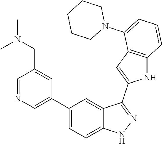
C1(C2=CN=CC(CN(C)C)=C2)=CC=C2C(=C1)C(C1=CC3=C(N1)C=CC=C3N1CCCCC1)=NN2
